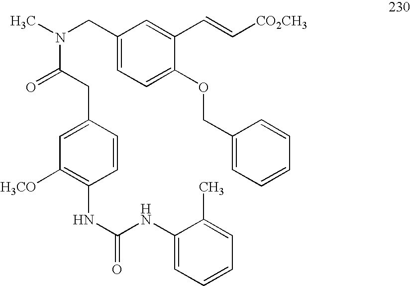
C1(COC2=CC=C(CN(C)C(=O)CC3=CC([H3CO])=C(NC(NC4=CC=CC=C4C)=O)C=C3)C=C2C=C[CO2CH3])=CC=CC=C1
